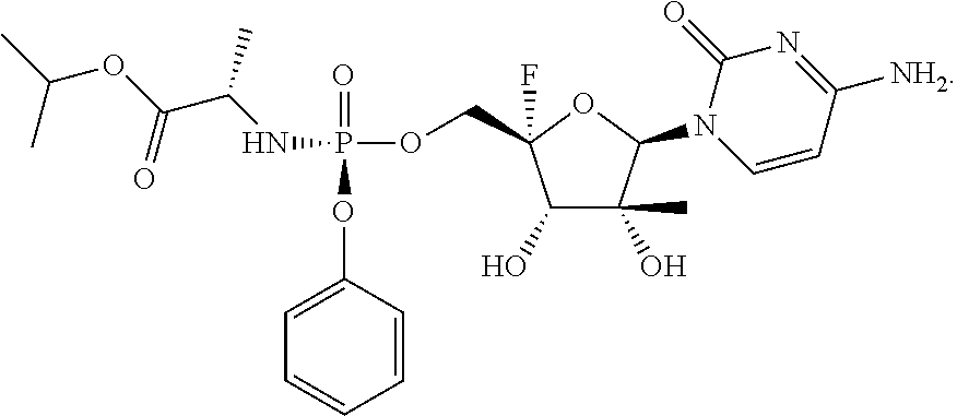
P(=O)(OC1=CC=CC=C1)(OCC1(F)C(O)C(O)(C)C(N2C=CC([NH2])=NC2=O)O1)NC(C(OC(C)C)=O)C
